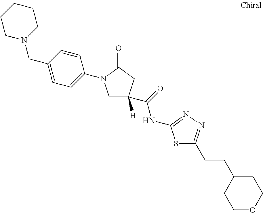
C1N(CC2=CC=C(N3CC([H])(C(=O)NC4=NN=C(CCC5CCOCC5)S4)CC3=O)C=C2)CCCC1
